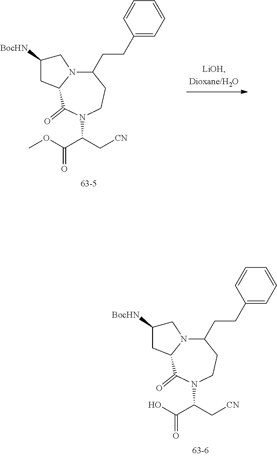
OC(C(C[CN])N1CCC(CCC2=CC=CC=C2)N2C(C1=O)CC([BocHN])C2)=O.COC(C(C[CN])N1CCC(CCC2=CC=CC=C2)N2C(C1=O)CC([BocHN])C2)=O
